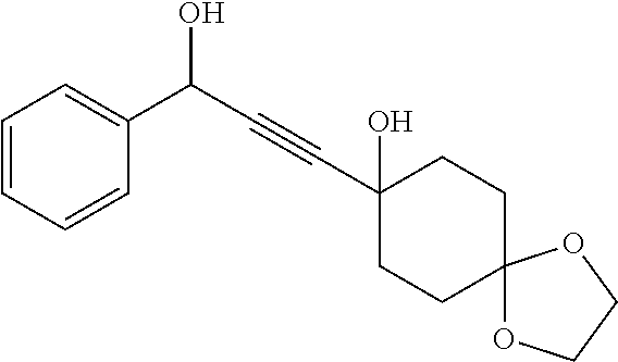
C1=CC=CC(C(C#CC2(O)CCC3(CC2)OCCO3)O)=C1
